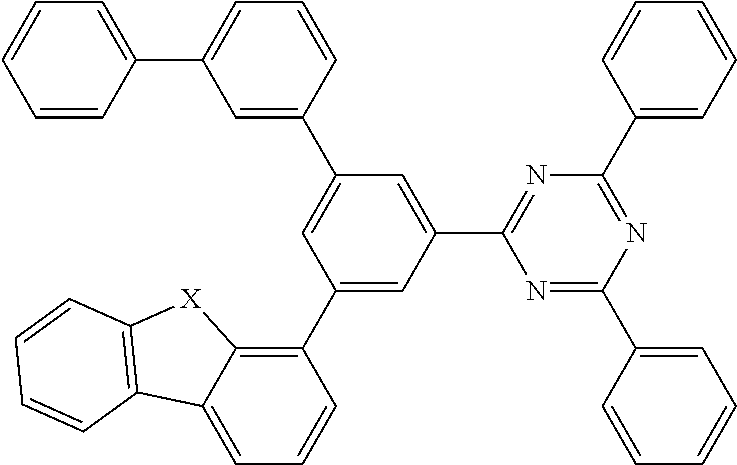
C1(C2=C3C(=CC=C2)C2=C([X]3)C=CC=C2)=CC(C2=NC(C3=CC=CC=C3)=NC(C3=CC=CC=C3)=N2)=CC(C2=CC(C3=CC=CC=C3)=CC=C2)=C1
